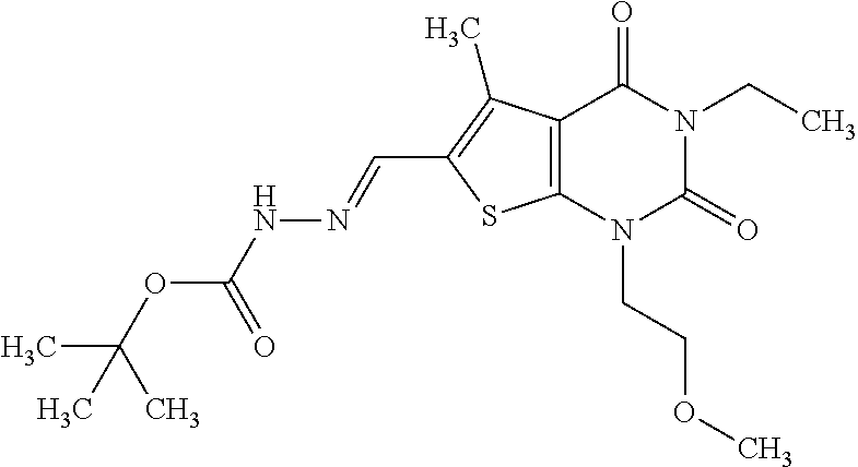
C12=C(N(CCOC)C(=O)N(CC)C1=O)SC(C=NNC(OC(C)(C)C)=O)=C2C
